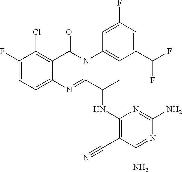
C1(F)=CC=C2C(=C1Cl)C(=O)N(C1=CC(C(F)F)=CC(F)=C1)C(C(C)NC1=C(C#N)C(N)=NC(N)=N1)=N2
